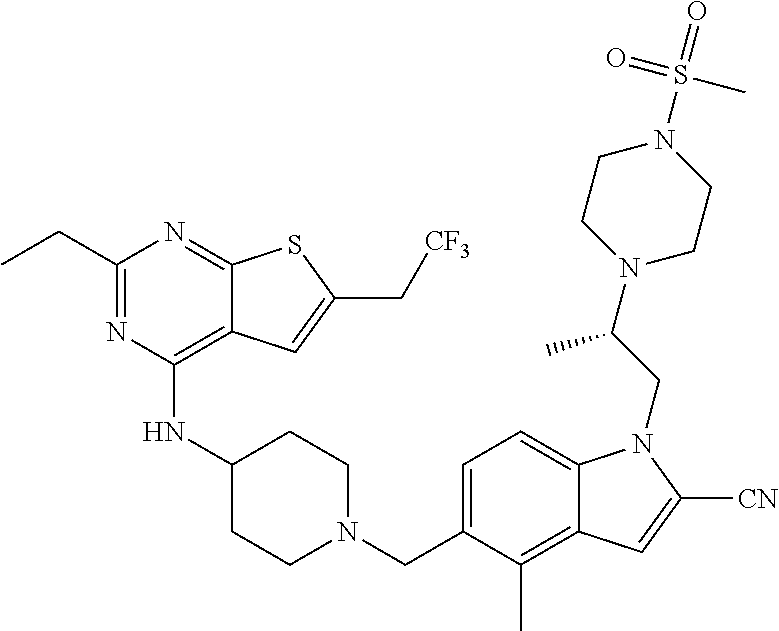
C1=C(CN2CCC(NC3=C4C(=NC(CC)=N3)SC(C[CF3])=C4)CC2)C(C)=C2C(=C1)N(CC(N1CCN(S(C)(=O)=O)CC1)C)C([CN])=C2
